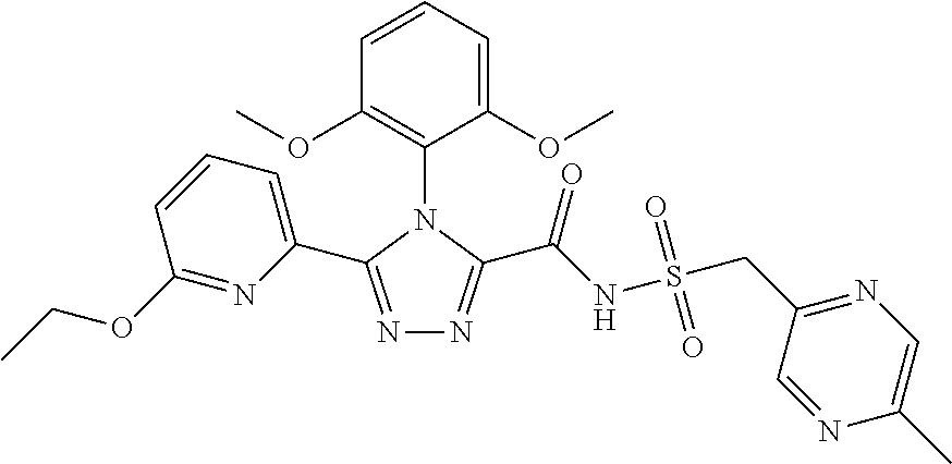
N1=C(C2=CC=CC(OCC)=N2)N(C2=C(OC)C=CC=C2OC)C(C(NS(CC2=NC=C(C)N=C2)(=O)=O)=O)=N1
